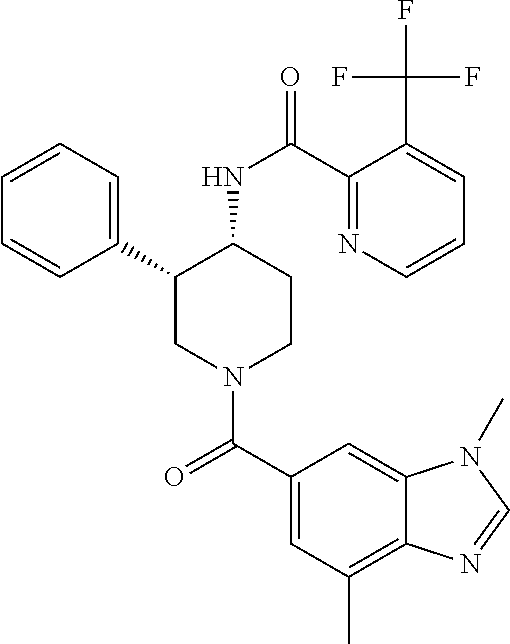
C1=CC=C(C2CN(C(C3=CC(C)=C4C(=C3)N(C)C=N4)=O)CCC2NC(=O)C2=NC=CC=C2C(F)(F)F)C=C1
